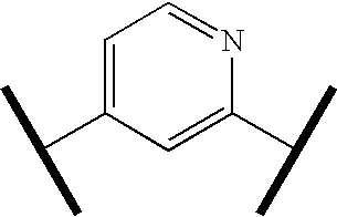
C1=C(C(C)C)C=C(C(C)C)N=C1
